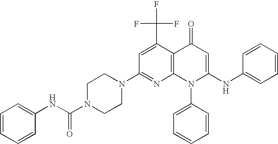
C1(N2CCN(C(NC3=CC=CC=C3)=O)CC2)=NC2=C(C(C(F)(F)F)=C1)C(=O)C=C(NC1=CC=CC=C1)N2C1=CC=CC=C1
